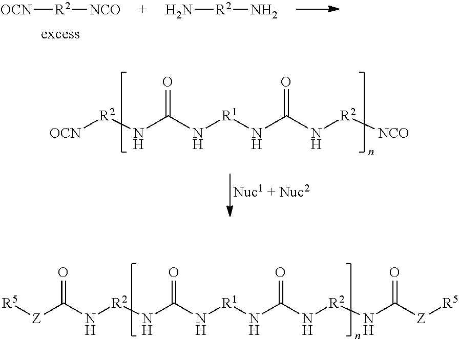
N([R2]NC(N[R1]NC(N[R2]NC([Z][R5])=O)=O)=O)C([Z][R5])=O.N[R2]N.[OCN][R2][NCO].[OCN][R2]NC(N[R1]NC(N[R2][NCO])=O)=O
